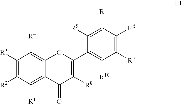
C1([R3])=C([R2])C([R1])=C2C(=C1[R4])OC(C1=C([R10])C([R7])=C([R6])C([R5])=C1[R9])=C([R8])C2=O
